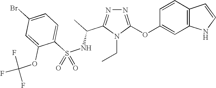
N1=C(OC2=CC3=C(C=C2)C=CN3)N(CC)C(C(NS(C2=CC=C(Br)C=C2OC(F)(F)F)(=O)=O)C)=N1
